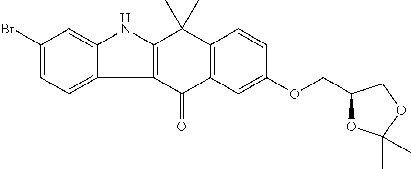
C12=C(C(=O)C3=C(C1(C)C)C=CC(OCC1OC(C)(C)OC1)=C3)C1=CC=C(Br)C=C1N2
